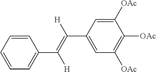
C(C1=CC([OAc])=C([OAc])C([OAc])=C1)(=C([H])C1=CC=CC=C1)[H]
